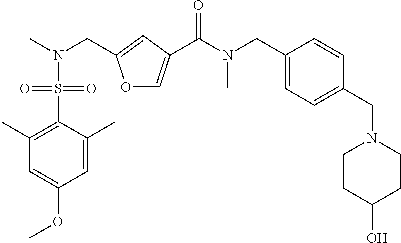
O1C=C(C(N(CC2=CC=C(CN3CCC(O)CC3)C=C2)C)=O)C=C1CN(C)S(C1=C(C)C=C(OC)C=C1C)(=O)=O
